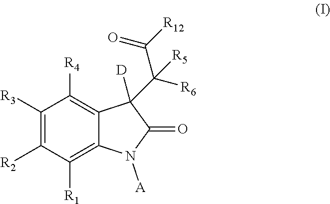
C1([R3])=C([R2])C([R1])=C2C(=C1[R4])C([D])(C(C(=O)[R12])([R6])[R5])C(=O)N2[A]
